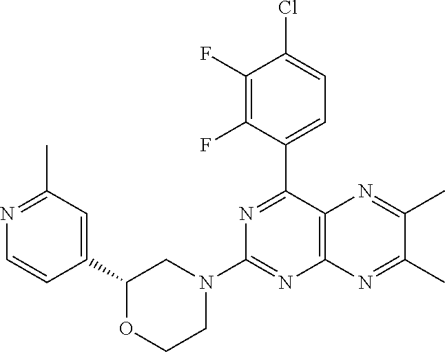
C1(C2=CC(C)=NC=C2)OCCN(C2=NC3=C(C(C4=CC=C(Cl)C(F)=C4F)=N2)N=C(C)C(C)=N3)C1
